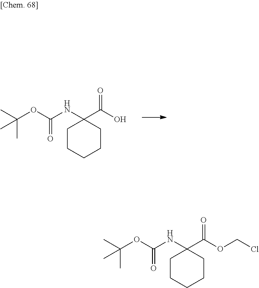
CC(OC(NC1(C(O)=O)CCCCC1)=O)(C)C.CC(OC(NC1(C(OCCl)=O)CCCCC1)=O)(C)C
